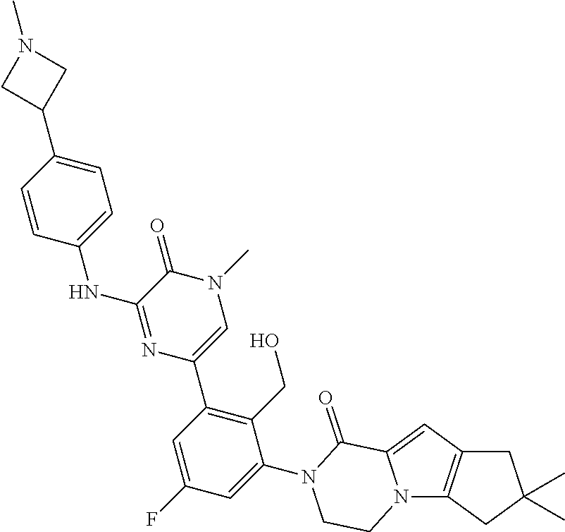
C1C2=C(CC1(C)C)N1C(=C2)C(=O)N(C2=CC(F)=CC(C3=CN(C)C(=O)C(NC4=CC=C(C5CN(C)C5)C=C4)=N3)=C2CO)CC1
